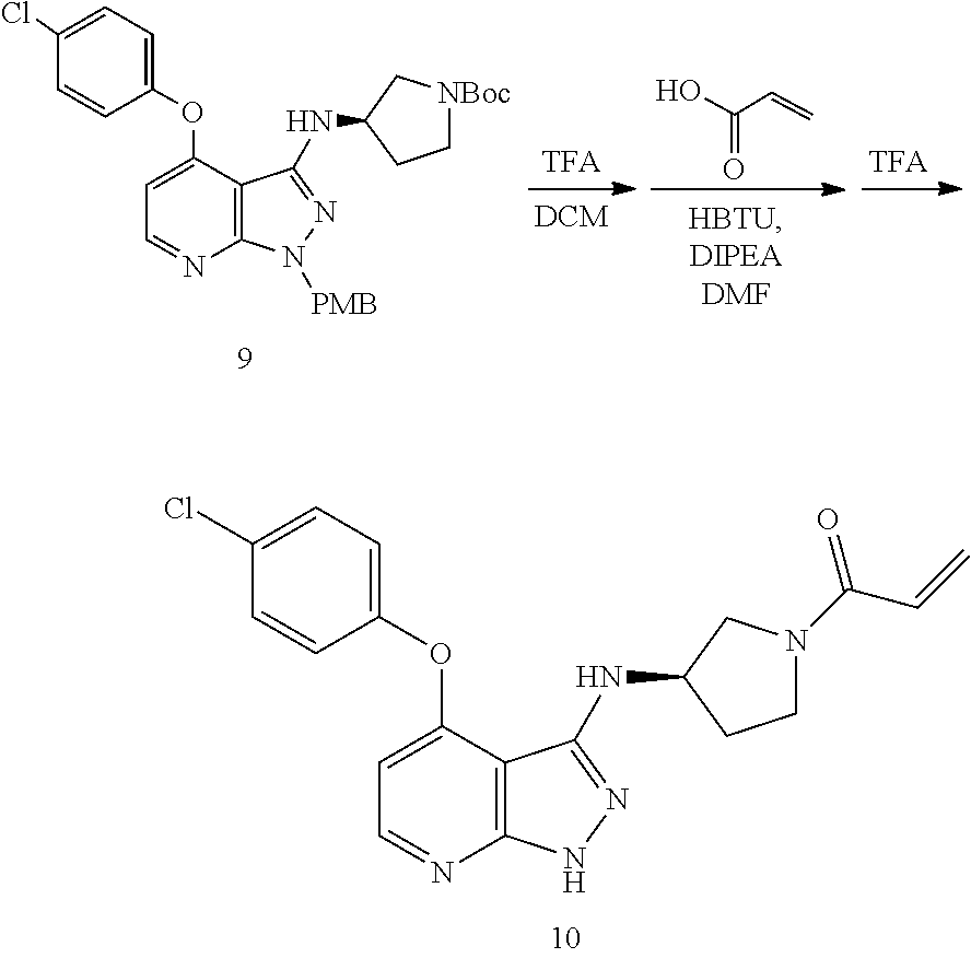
C1(Cl)=CC=C(OC2=CC=NC3=C2C(NC2CCN(C(C=C)=O)C2)=NN3)C=C1.C1(Cl)=CC=C(OC2=CC=NC3=C2C(NC2C[NBoc]CC2)=NN3[PMB])C=C1.OC(=O)C=C
